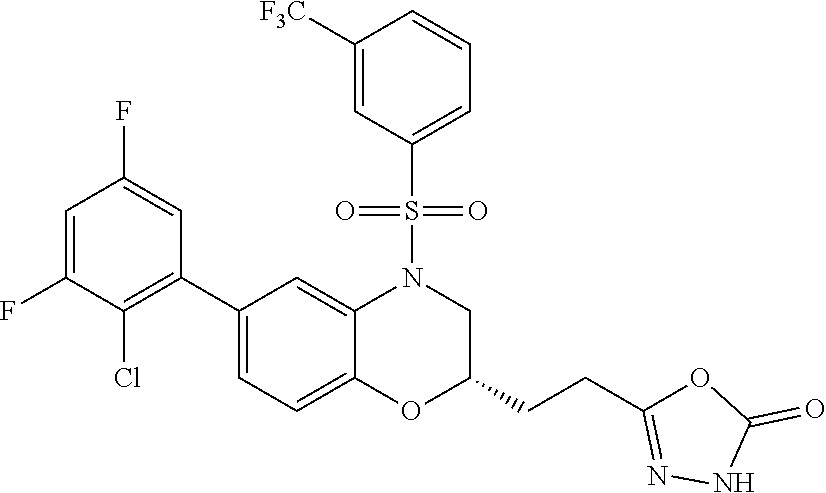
C1=C(F)C(Cl)=C(C2=CC=C3C(=C2)N(S(C2=CC=CC([F3C])=C2)(=O)=O)CC(CCC2=NNC(=O)O2)O3)C=C1F
